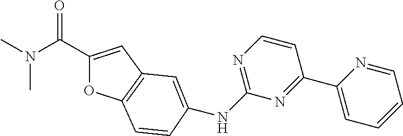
C1=NC(C2=NC(NC3=CC4=C(OC(C(N(C)C)=O)=C4)C=C3)=NC=C2)=CC=C1
